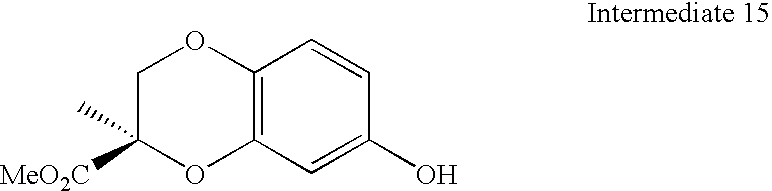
C12=C(C=C(O)C=C1)OC([MeO2C])(C)CO2
